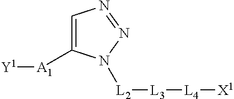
C1=C([A1][Y1])N([L2][L3][L4][X1])N=N1
